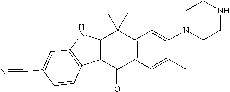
N1(C2=CC3=C(C=C2CC)C(=O)C2=C(C3(C)C)NC3=C2C=CC(C#N)=C3)CCNCC1
